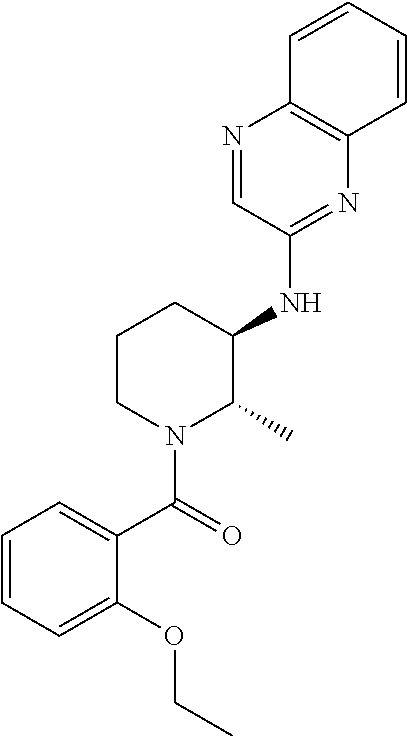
C1(NC2CCCN(C(=O)C3=CC=CC=C3OCC)C2C)=NC2=C(N=C1)C=CC=C2
